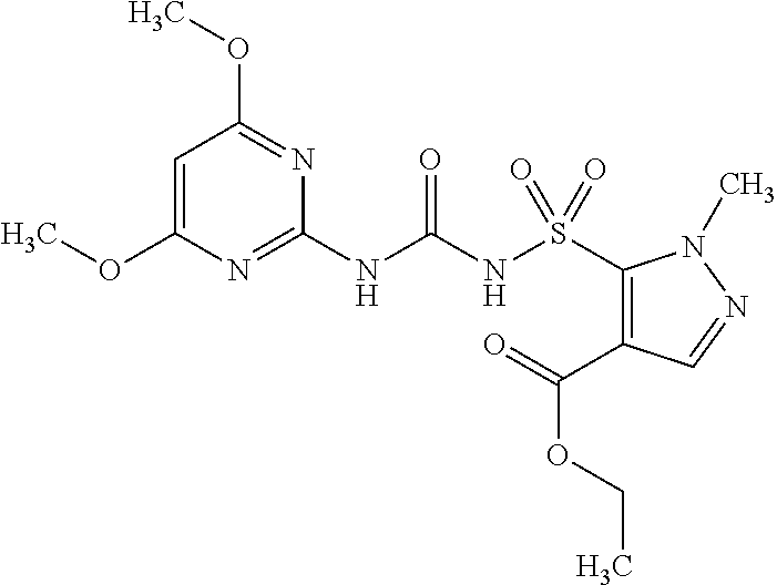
C1=C(OC)N=C(NC(NS(=O)(=O)C2=C(C(=O)OCC)C=NN2C)=O)N=C1OC
